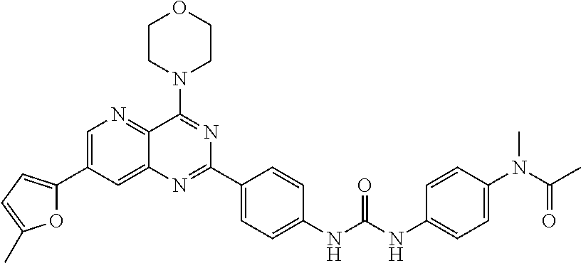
O1C(C2=CN=C3C(=C2)N=C(C2=CC=C(NC(NC4=CC=C(N(C(C)=O)C)C=C4)=O)C=C2)N=C3N2CCOCC2)=CC=C1C
